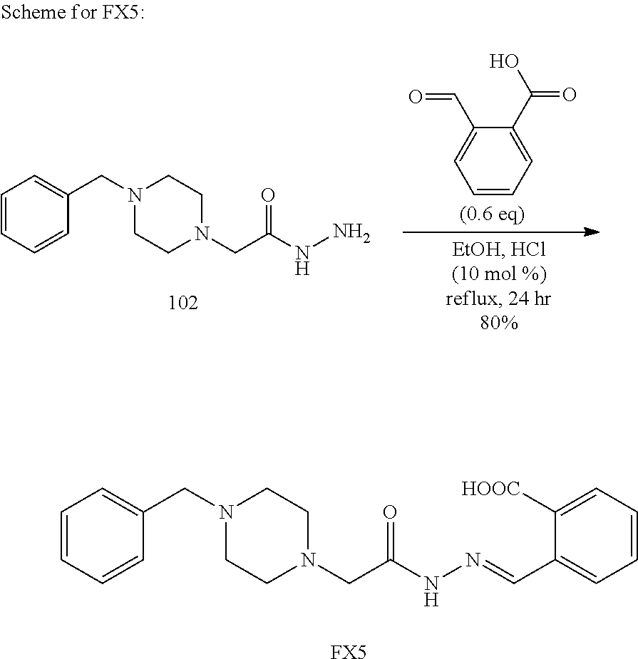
C1=CC=CC(CN2CCN(CC(NN=CC3=CC=CC=C3[HOOC])=O)CC2)=C1.[FX5].C1=CC=CC(CN2CCN(CC(NN)=O)CC2)=C1.C1=CC=C(C(O)=O)C(C=O)=C1
